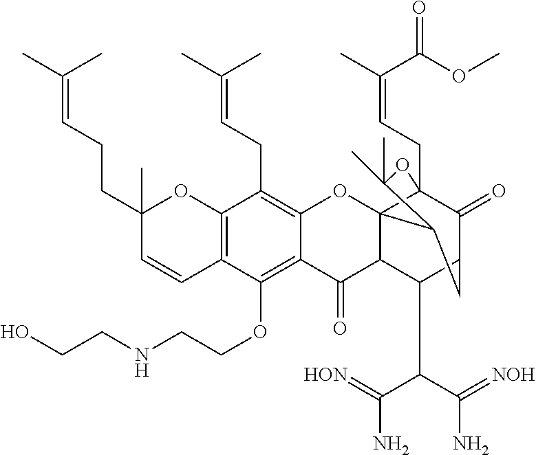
C12=C(C(OCCNCCO)=C3C(=C1CC=C(C)C)OC14C5(CC=C(C)C(OC)=O)C(=O)C(C(C(C(N)=[HON])C(N)=[NOH])C1C3=O)CC4C(C)(C)O5)C=CC(CCC=C(C)C)(C)O2
